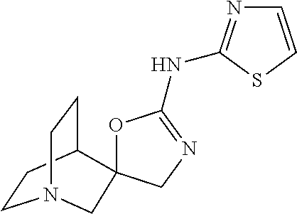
C1CC2CCN1CC21OC(NC2=NC=CS2)=NC1
